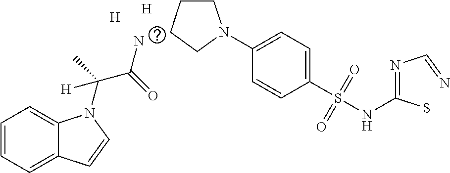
[H].C1=CC=C2C(=C1)N(C(C)(C(N)=O)[H])C=C2.[H].C1CCCN1C1=CC=C(S(NC(=NC=N)S)(=O)=O)C=C1
